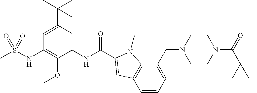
CS(NC1=C(OC)C(NC(=O)C2=CC3=C(C(CN4CCN(C(=O)C(C)(C)C)CC4)=CC=C3)N2C)=CC(C(C)(C)C)=C1)(=O)=O
